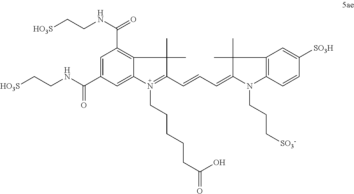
C1=C(C(NCC[HO3S])=O)C=C2C(=C1C(=O)NCC[HO3S])C(C)(C)C(C=CC=C1N(CCC[SO3-])C3=C(C=C([SO3H])C=C3)C1(C)C)=N2CCCCCC(=O)O
